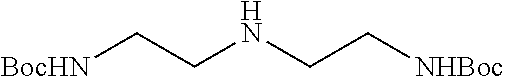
[BocHN]CCNCC[NHBoc]
